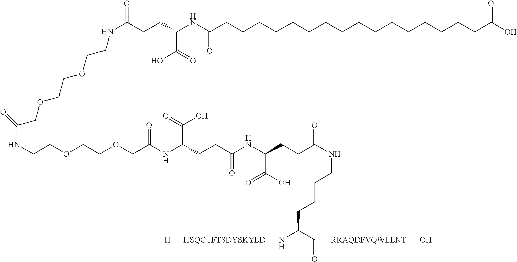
[H][HSQGTFTSDYSKYLD]NC(C(=O)[RRAQDFVQWLLNT]O)CCCCNC(=O)CCC(NC(CCC(NC(COCCOCCNC(COCCOCCNC(=O)CCC(NC(CCCCCCCCCCCCCCCCC(O)=O)=O)C(O)=O)=O)=O)C(=O)O)=O)C(O)=O
